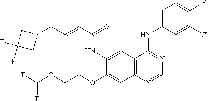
C12=C(N=CN=C1NC1=CC=C(F)C(Cl)=C1)C=C(OCCOC(F)F)C(NC(C=CCN1CC(F)(F)C1)=O)=C2
